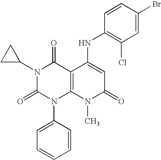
N1(C2CC2)C(=O)N(C2=CC=CC=C2)C2=C(C1=O)C(NC1=C(Cl)C=C(Br)C=C1)=CC(=O)N2C
